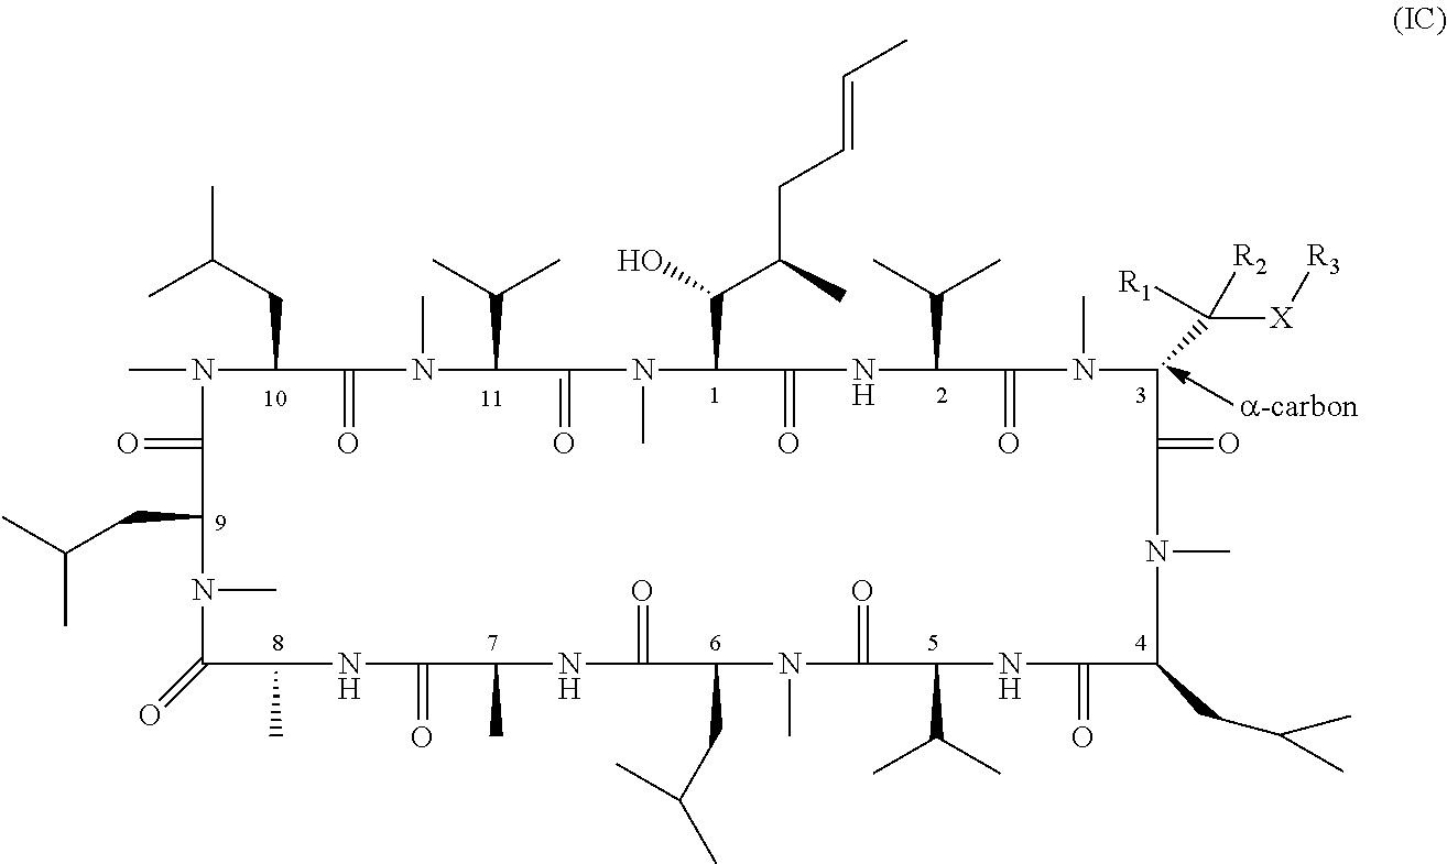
CN1C(CC(C)C)C(=O)N(C)C(C(C)C)C(=O)N(C)C(C(O)C(CC=CC)C)C(=O)NC(C(C)C)C(=O)N(C)C(C([R1])([X][R3])[R2])C(=O)N(C)C(CC(C)C)C(=O)NC(C(C)C)C(=O)N(C)C(CC(C)C)C(=O)NC(C)C(=O)NC(C)C(=O)N(C)C(CC(C)C)C1=O
